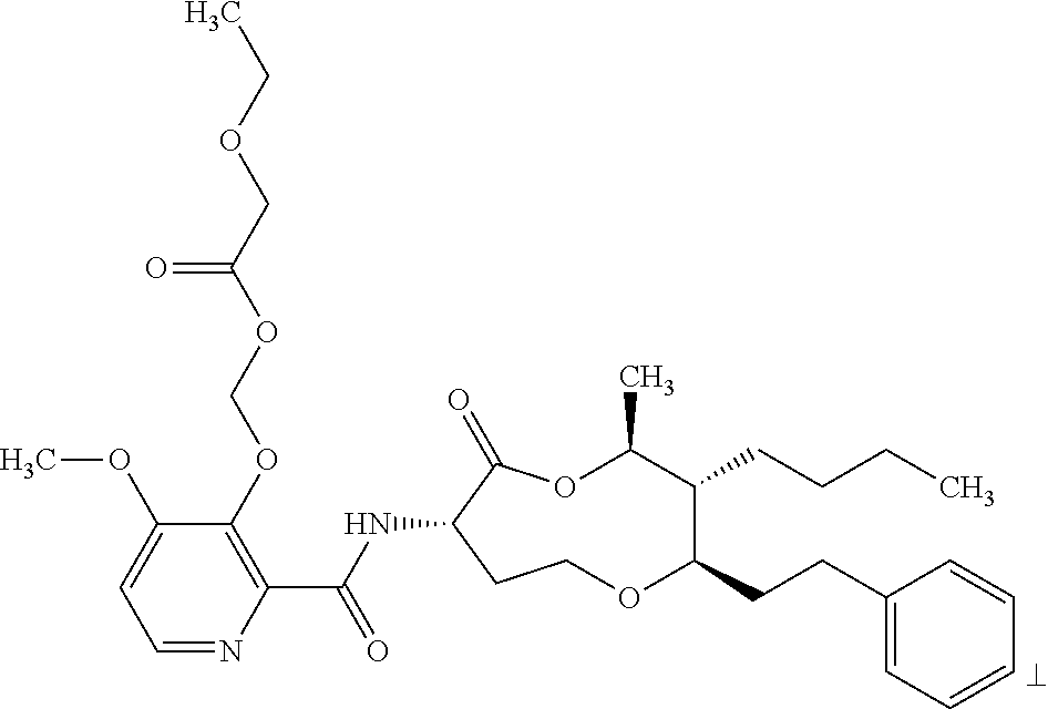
C1=NC(C(NC2C(=O)OC(C)C(CCCC)C(CCC3=CC=CC=C3)OCC2)=O)=C(OCOC(COCC)=O)C(OC)=C1
